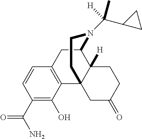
C1(C(N)=O)=C(O)C2=C(C=C1)CC1C3([H])C2(CC(=O)CC3)CCN1C(C1CC1)([H])C
